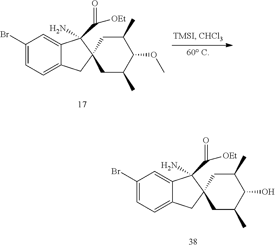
C1(Br)=CC=C2C(=C1)C(N)(C([OEt])=O)C1(C2)CC(C)C(OC)C(C)C1.C1(Br)=CC=C2C(=C1)C(N)(C([OEt])=O)C1(C2)CC(C)C(O)C(C)C1
